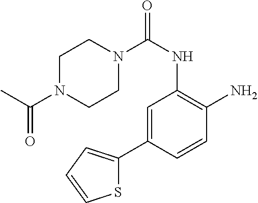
C1N(C(NC2=C(N)C=CC(C3=CC=CS3)=C2)=O)CCN(C(C)=O)C1
